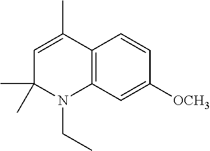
C1=C(C)C2=C(N(CC)C1(C)C)C=C([OCH3])C=C2
